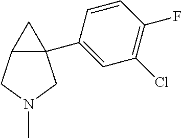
C12(C3=CC(Cl)=C(F)C=C3)C(CN(C)C1)C2
